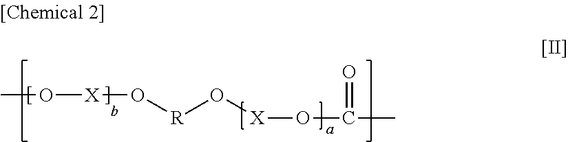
CO[X]O[R]O[X]OC(=O)C
